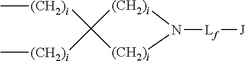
[(CH2)i](C1([(CH2)i]C)[(CH2)i]N([Lf][J])[(CH2)i]1)C
